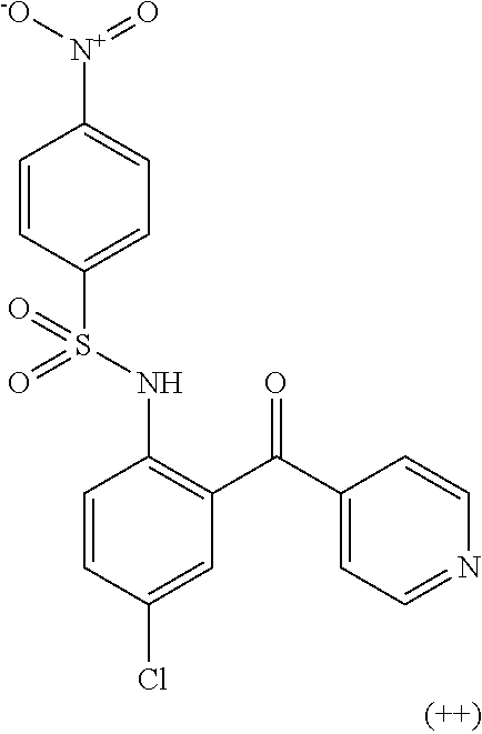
C1=CC(S(NC2=C(C(C3=CC=NC=C3)=O)C=C(Cl)C=C2)(=O)=O)=CC=C1[N+](=O)[-O]
